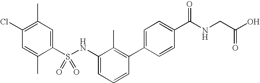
C1(Cl)=C(C)C=C(S(NC2=CC=CC(C3=CC=C(C(NCC(O)=O)=O)C=C3)=C2C)(=O)=O)C(C)=C1
